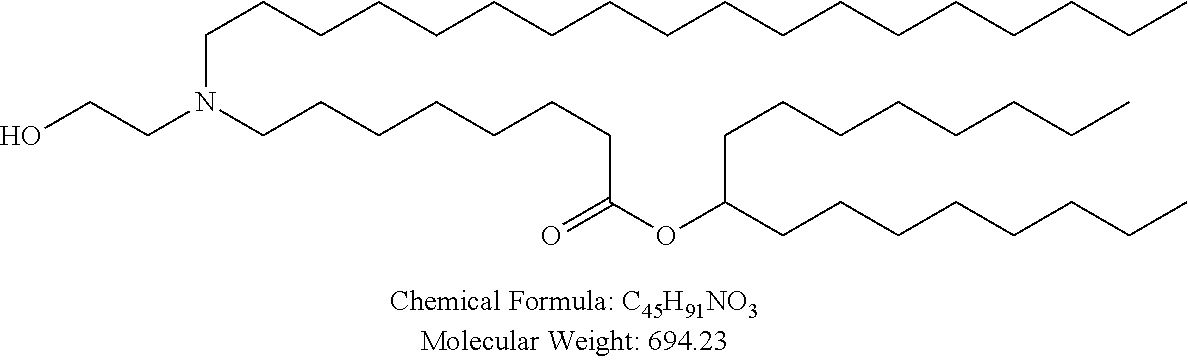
N(CCCCCCCC(OC(CCCCCCCC)CCCCCCCC)=O)(CCO)CCCCCCCCCCCCCCCCCC
